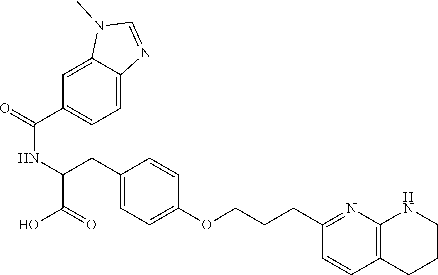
O=C(C1=CC=C2C(=C1)N(C)C=N2)NC(C(=O)O)CC1=CC=C(OCCCC2=NC3=C(C=C2)CCCN3)C=C1
